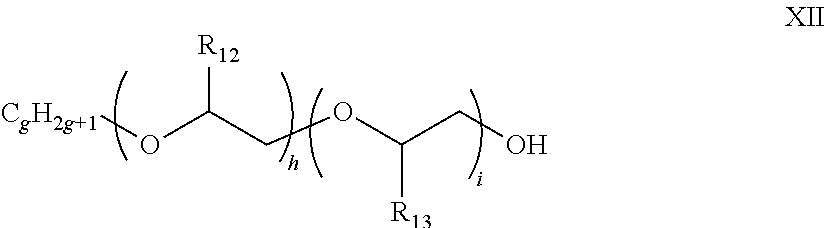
[CgH2g+1]OC(COC(CO)[R13])[R12]
